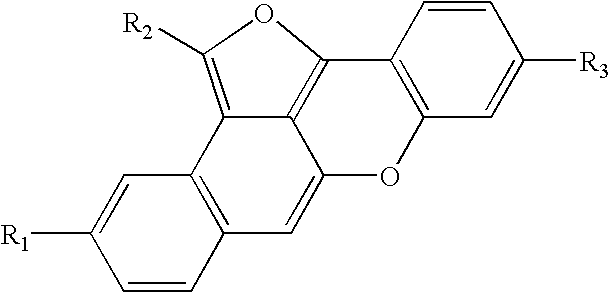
C12=C(C3=C([R2])OC4=C3C(=C1)OC1=C4C=CC([R3])=C1)C=C([R1])C=C2
